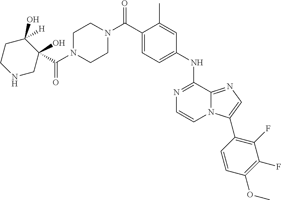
N1=C(NC2=CC=C(C(N3CCN(C(C4(O)C(O)([H])CCNC4)=O)CC3)=O)C(C)=C2)C2=NC=C(C3=C(F)C(F)=C(OC)C=C3)N2C=C1
